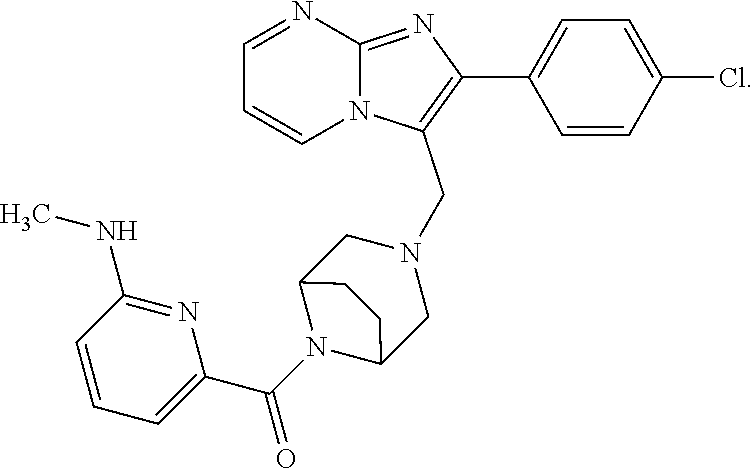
C1=NC2=NC(C3=CC=C(Cl)C=C3)=C(CN3CC4N(C(C5=CC=CC(NC)=N5)=O)C(C3)CC4)N2C=C1
